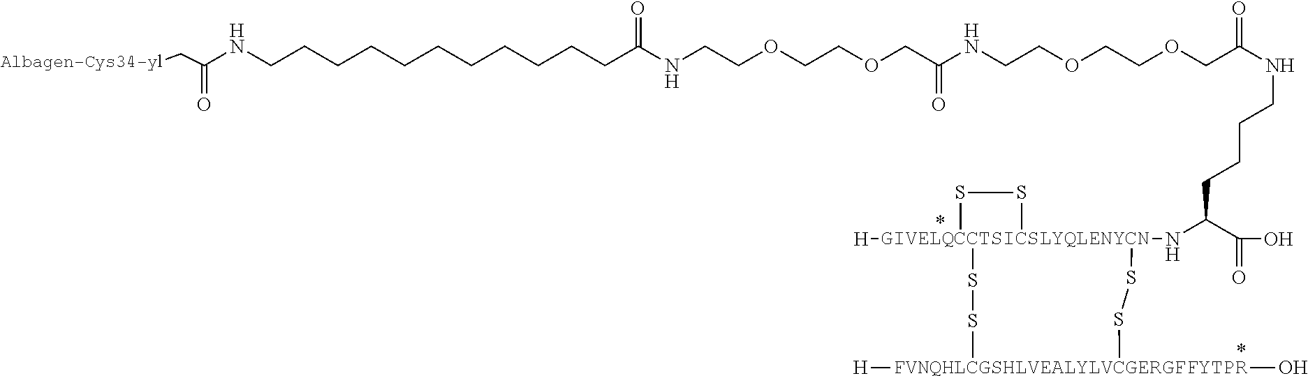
C(C(NCCOCCOCC(NCCCCC(N[GIVELQCCTSICSLYQLENYCN]12([H])(SS[FVNQHLCGSHLVEALYLVCGERGFFYTPR]([H])(O)SS1)SS2)C(O)=O)=O)=O)OCCOCCNC(CCCCCCCCCCCNC(=O)C[Albagen-Cys34-yl])=O
